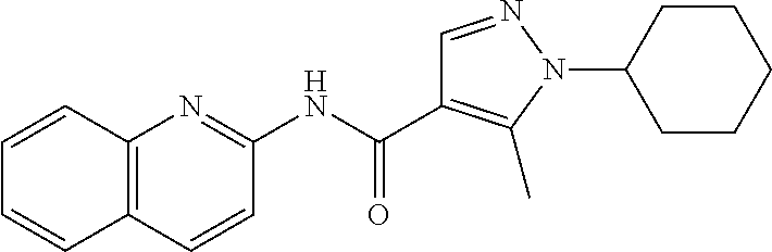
C1(NC(C2=C(C)N(C3CCCCC3)N=C2)=O)=NC2=C(C=C1)C=CC=C2
